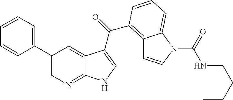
C1(C2=CN=C3C(=C2)C(C(=O)C2=C4C=CN(C(=O)NCCCC)C4=CC=C2)=CN3)=CC=CC=C1
